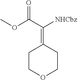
C1COCCC1=C(C(OC)=O)[NHCbz]
